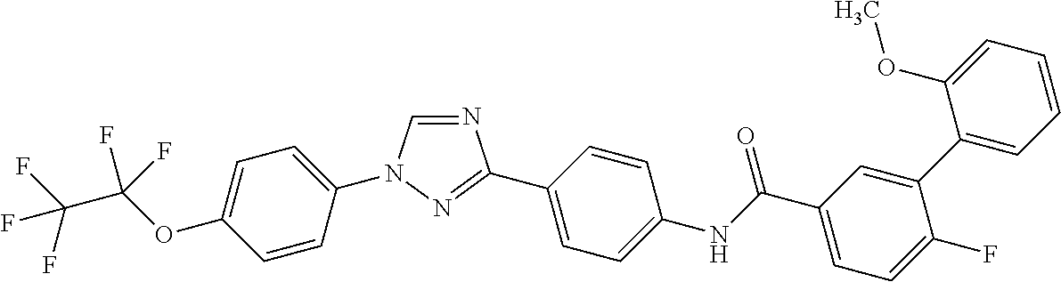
N1=CN(C2=CC=C(OC(C(F)(F)F)(F)F)C=C2)N=C1C1=CC=C(NC(C2=CC=C(F)C(C3=CC=CC=C3OC)=C2)=O)C=C1
